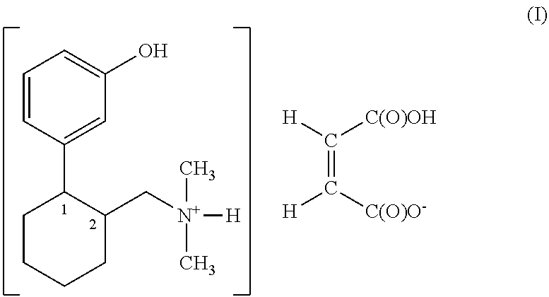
C1=CC(C2CCCCC2C[N+](C)(C)[H])=CC(O)=C1.C(=C([C(O)O-])[H])([H])[C(O)OH]
